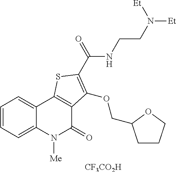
C1=CC=C2C(=C1)C1=C(C(=O)N2[Me])C(OCC2CCCO2)=C(C(=O)NCCN([Et])[Et])S1.[CF3CO2H]
